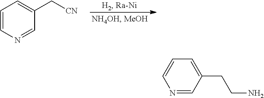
C1=CN=CC(C[CN])=C1.N1=CC(CCN)=CC=C1
